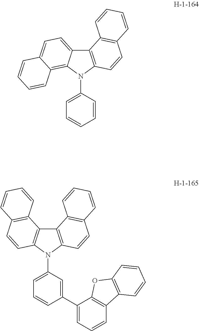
C12=C(N(C3=CC=CC=C3)C3=C4C(=CC=C13)C=CC=C4)C=CC1=C2C=CC=C1.C12=C(N(C3=CC=CC(C4=CC=CC5=C4OC4=C5C=CC=C4)=C3)C3=C1C1=C(C=C3)C=CC=C1)C=CC1=C2C=CC=C1
